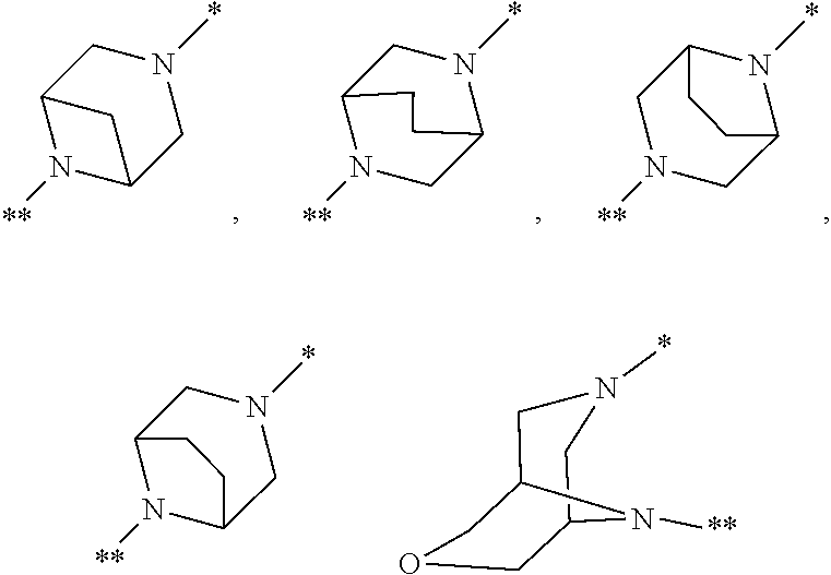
C12N([**])C(CN(*)C1)C2.C1N(*)C2CN([**])C1CC2.C1C2N(*)C(CN1[**])CC2.C1OCC2CN(*)CC1N2[**].C1C2N([**])C(CN1*)CC2
